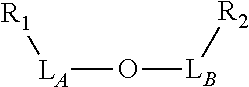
[LA]([R1])O[LB][R2]
